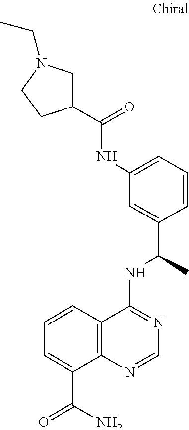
C1=CC2=C(C(C(=O)N)=C1)N=CN=C2NC(C1=CC(NC(C2CN(CC)CC2)=O)=CC=C1)C
